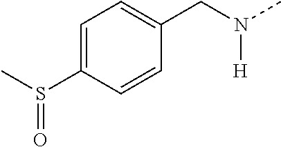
C1=C(S(C)=O)C=CC(CN([H])C)=C1
